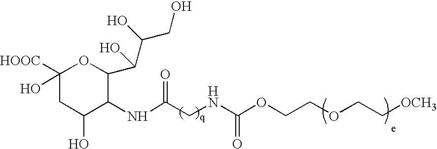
OC1([HOOC])CC(O)C(NC(CNC(OCCOCC[OCH3])=O)=O)C(C(C(O)CO)O)O1
